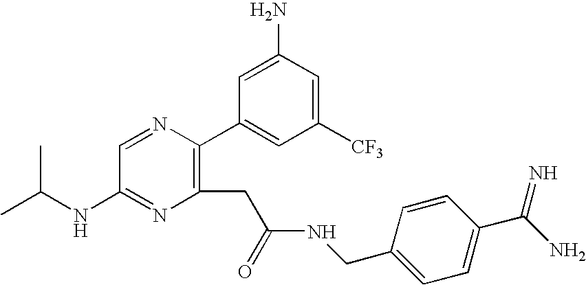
CC(NC1=NC(CC(=O)NCC2=CC=C(C(=N)N)C=C2)=C(C2=CC([CF3])=CC(N)=C2)N=C1)C
